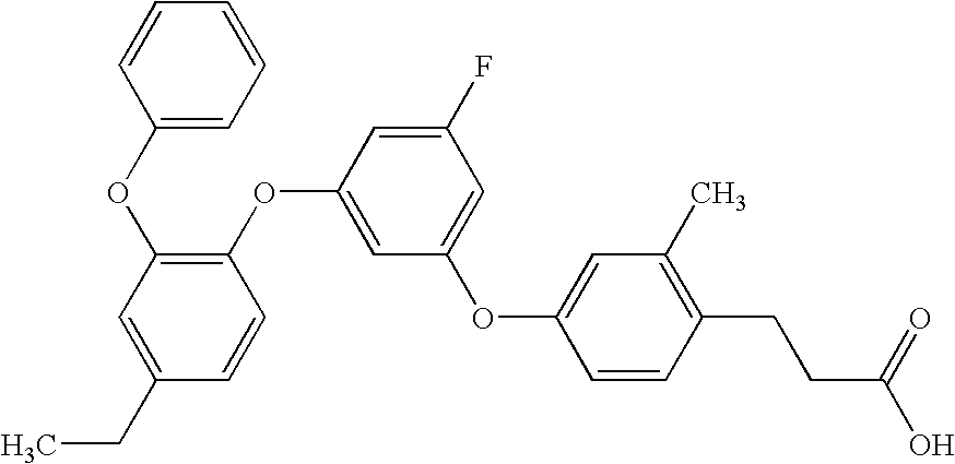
C1(OC2=C(OC3=CC(OC4=CC(C)=C(CCC(O)=O)C=C4)=CC(F)=C3)C=CC(CC)=C2)=CC=CC=C1
